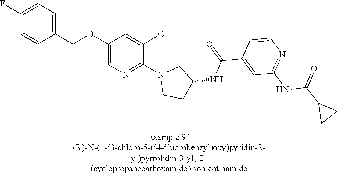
C1(OCC2=CC=C(F)C=C2)=CN=C(N2CCC(NC(C3=CC(NC(C4CC4)=O)=NC=C3)=O)C2)C(Cl)=C1
